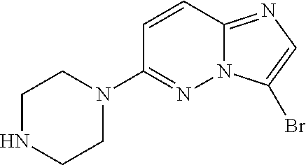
C1=CC2=NC=C(Br)N2N=C1N1CCNCC1
